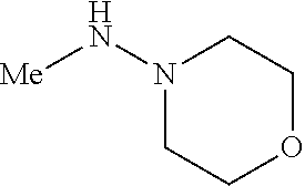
O1CCN(N[Me])CC1
